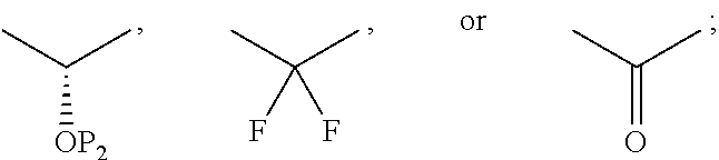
CC(C)[OP2].CC(C)(F)F.CC(C)=O
